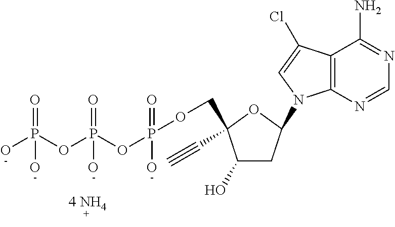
C12=C(N=CN=C1N)N(C1CC(O)C(COP(=O)(OP(=O)(OP(O)(=O)O)O)O)(C#C)O1)C=C2Cl
